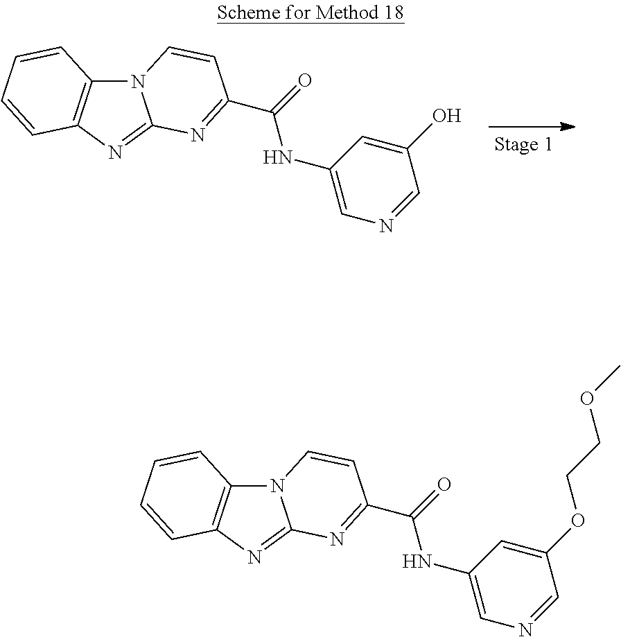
N12C3=C(N=C1N=C(C(NC1=CN=CC(O)=C1)=O)C=C2)C=CC=C3.N12C3=C(N=C1N=C(C(NC1=CN=CC(OCCOC)=C1)=O)C=C2)C=CC=C3
